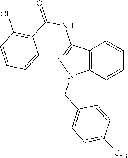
C12=C(C=CC=C1)N(CC1=CC=C([CF3])C=C1)N=C2NC(=O)C1=C(Cl)C=CC=C1
